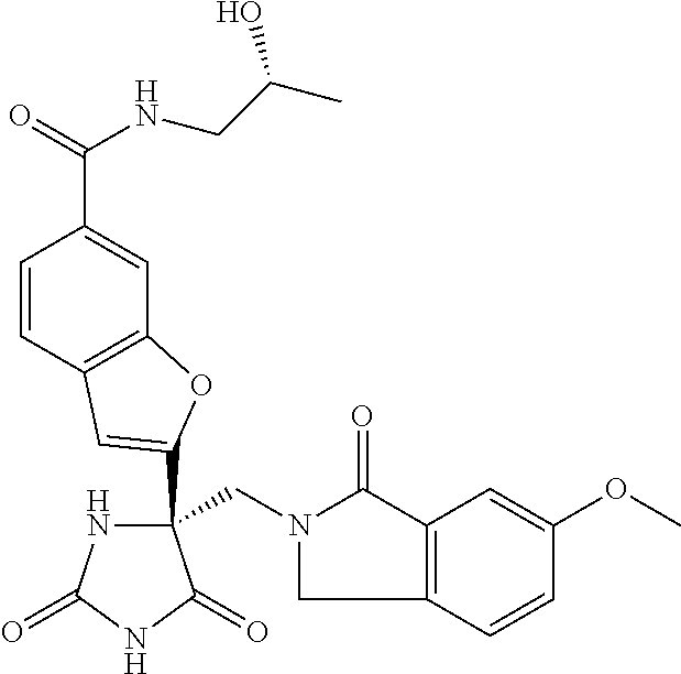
C(C1(C2=CC3=C(C=C(C(=O)NCC(C)O)C=C3)O2)NC(=O)NC1=O)N1CC2=C(C1=O)C=C(OC)C=C2
